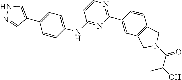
N1=C(NC2=CC=C(C3=CNN=C3)C=C2)C=CN=C1C1=CC2=C(C=C1)CN(C(=O)C(O)C)C2
